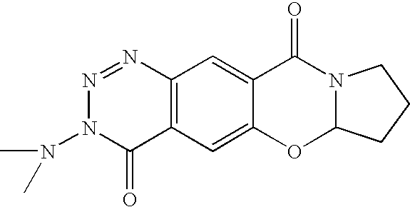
C12=C(C=C3C(=C1)C(=O)N1C(O3)CCC1)C(=O)N(N(C)C)N=N2
